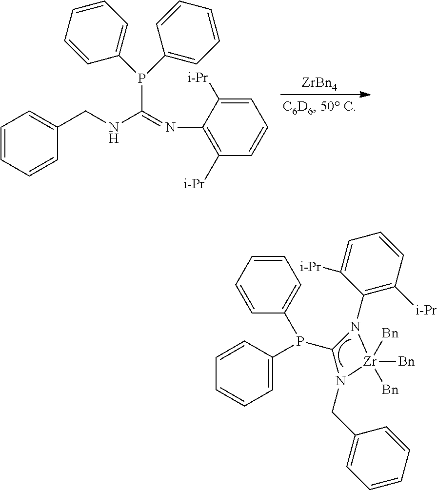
[ZrBn4].C1(CNC(=NC2=C([i-Pr])C=CC=C2[i-Pr])P(C2=CC=CC=C2)C2=CC=CC=C2)=CC=CC=C1.C1=C(P(C2N(C3=C([i-Pr])C=CC=C3[i-Pr])[Zr]([Bn])([Bn])([Bn])N2CC2=CC=CC=C2)C2=CC=CC=C2)C=CC=C1
